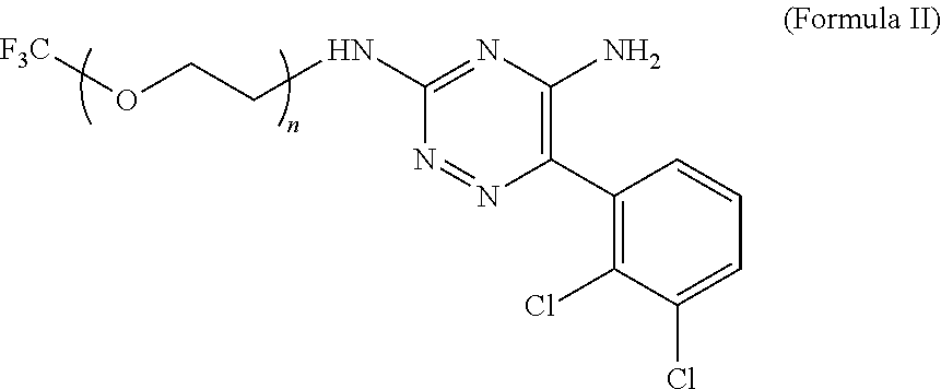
C1(C2=C(N)N=C(NCCO[F3C])N=N2)=C(Cl)C(Cl)=CC=C1
